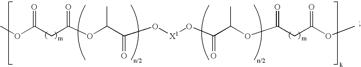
O(C(CC(OC(C(O[X1]OC(C(OC(CC(OC)=O)=O)C)=O)=O)C)=O)=O)C
